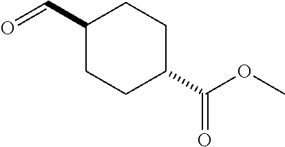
O=CC1CCC(C(=O)OC)CC1
